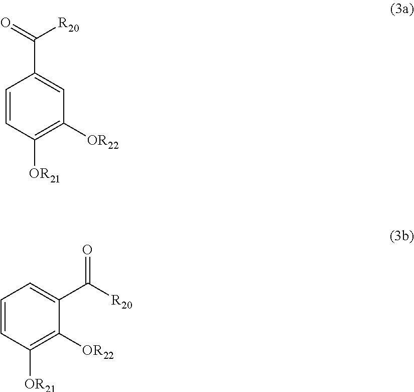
C1=CC([OR21])=C([OR22])C=C1C(=O)[R20].C1=C(C(=O)[R20])C([OR22])=C([OR21])C=C1
